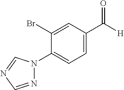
C1=C(Br)C(N2N=CN=C2)=CC=C1C([H])=O
